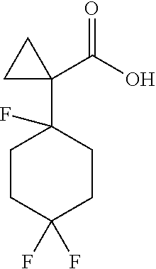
C1CC(F)(F)CCC1(C1(C(O)=O)CC1)F
